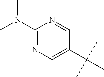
CC(C)(C)C1=CN=C(N(C)C)N=C1
